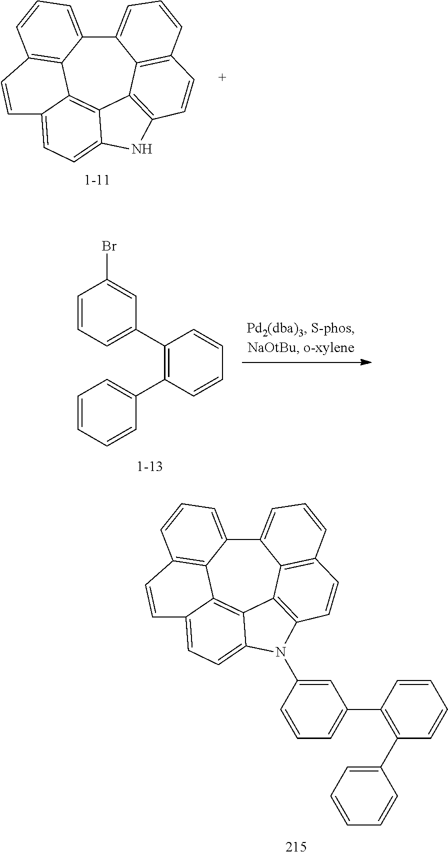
C12=CC=CC3=C1C1=C(NC4=CC=C5C(=C14)C1=C(C=CC=C21)C=C5)C=C3.C12=CC=CC3=C1C1=C(C=C3)N(C3=CC(C4=C(C5=CC=CC=C5)C=CC=C4)=CC=C3)C3=CC=C4C(=C13)C1=C(C=CC=C21)C=C4.C1=CC=C(C2=C(C3=CC=CC=C3)C=CC=C2)C=C1Br
